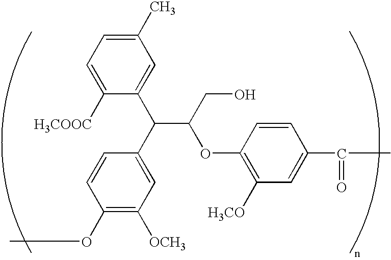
C1([H3COOC])=CC=C(C)C=C1C(C1=CC([OCH3])=C(OC)C=C1)C(CO)OC1=C([H3CO])C=C(C(=O)C)C=C1
